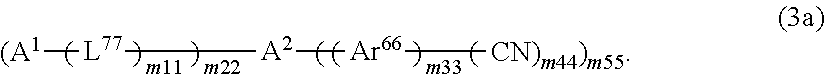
[(A1][L77][A2][Ar66][CN)m44)m55]
